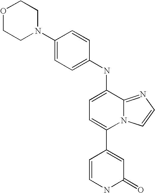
C1(NC2=CC=C(C3=CC(=O)NC=C3)N3C2=NC=C3)=CC=C(N2CCOCC2)C=C1
